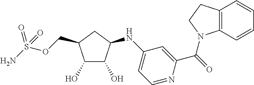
OC1C(O)C(NC2=CC=NC(C(=O)N3C4=C(C=CC=C4)CC3)=C2)CC1COS(N)(=O)=O
